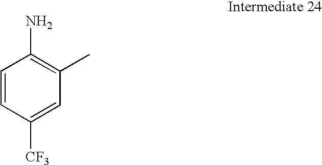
C1=CC([CF3])=CC(C)=C1N
